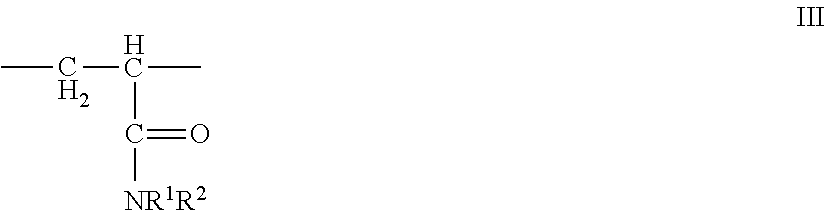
CCC(C)C(=O)[NR1R2]
